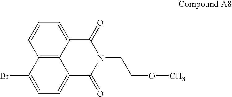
C12=C3C(=CC=C1)C(=O)N(CCOC)C(=O)C3=CC=C2Br
